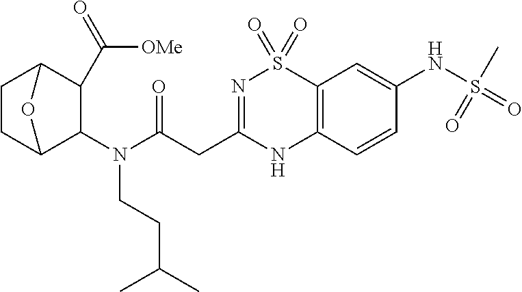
C(C1C2CCC(C1N(CCC(C)C)C(CC1=NS(=O)(=O)C3=C(N1)C=CC(NS(C)(=O)=O)=C3)=O)O2)(=O)[OMe]
